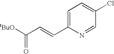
C1=C(C=CC([tBuO])=O)N=CC(Cl)=C1
